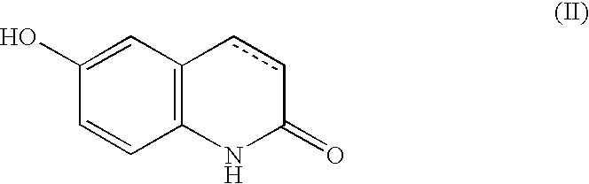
C1(O)=CC2=C(C=C1)NC(=O)cc2
